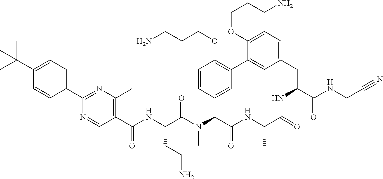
C1(C(NC(C(N(C2C(=O)NC(C)C(=O)NC(C(NCC#N)=O)CC3=CC=C(OCCCN)C(=C3)C3=C(OCCCN)C=CC2=C3)C)=O)CCN)=O)=C(C)N=C(C2=CC=C(C(C)(C)C)C=C2)N=C1
